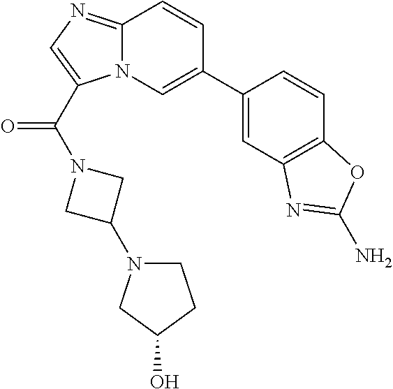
C12=NC=C(C(N3CC(N4CCC(O)C4)C3)=O)N1C=C(C1=CC3=C(C=C1)OC(N)=N3)C=C2
